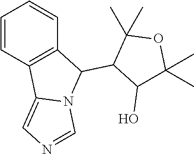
C1=CC2=C(C=C1)C(C1C(O)C(C)(C)OC1(C)C)N1C2=CN=C1
